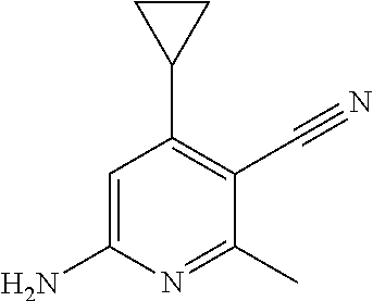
C1=C(N)N=C(C)C(C#N)=C1C1CC1
